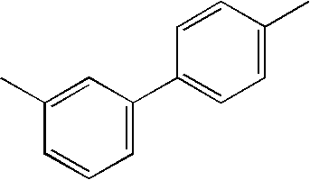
C1=C(C2=CC=C(C)C=C2)C=C(C)C=C1
